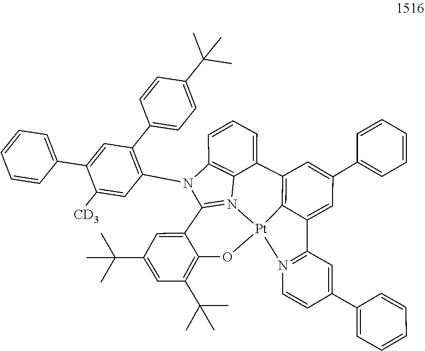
[Pt]123C4=C(C5=CC=CC6=C5N1=C(N6C1=C(C5=CC=C(C(C)(C)C)C=C5)C=C(C5=CC=CC=C5)C([CD3])=C1)C1=CC(C(C)(C)C)=CC(C(C)(C)C)=C1O2)C=C(C1=CC=CC=C1)C=C4C1=N3C=CC(C2=CC=CC=C2)=C1
